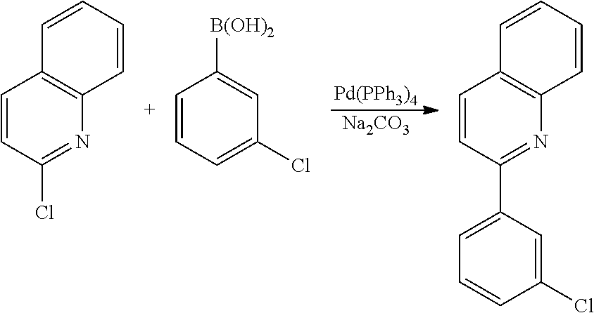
C1=CC(Cl)=NC2=C1C=CC=C2.C1=CC=C(Cl)C=C1[B(OH)2].[Pd(PPh3)4].[Na2CO3].C1=CC(C2=CC=CC(Cl)=C2)=NC2=C1C=CC=C2
